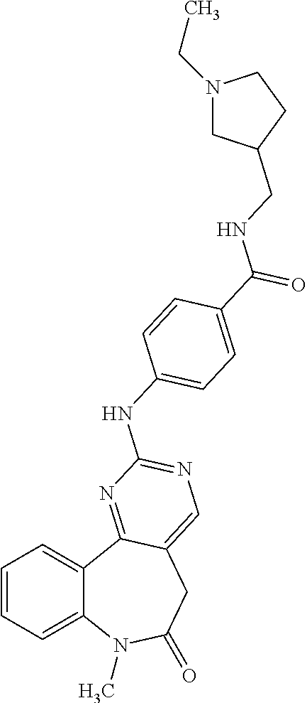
C1=CC=C2C(=C1)C1=NC(NC3=CC=C(C(=O)NCC4CN(CC)CC4)C=C3)=NC=C1CC(=O)N2C
